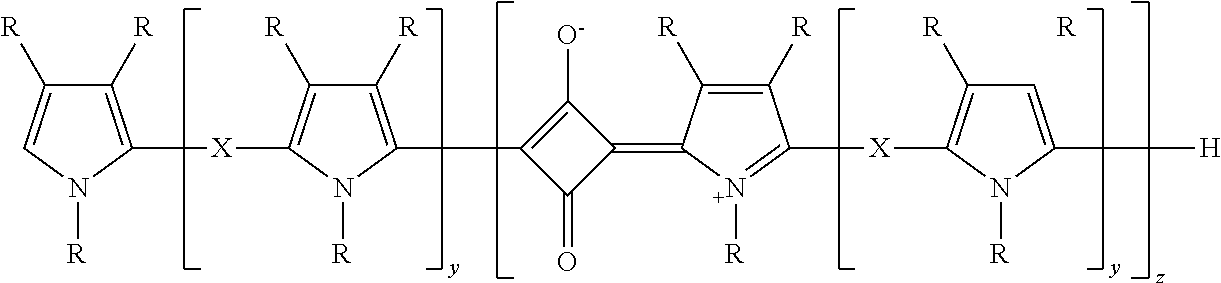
C1([R])=C([X]C2=C([R])C([R])=C(C3=C([O-])C(=C4C([R])=C([R])C([X]C5=C([R])C=C([H])N5[R])=[N+]4[R])C3=O)N2[R])N([R])C=C1[R].[R]
